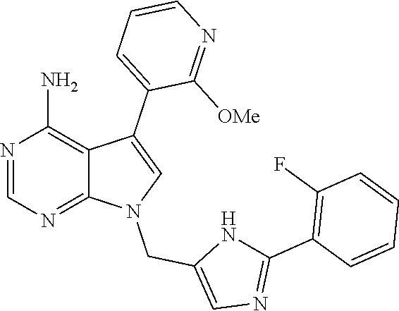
N1=CN=C2C(=C1N)C(C1=CC=CN=C1[OMe])=CN2CC1=CN=C(C2=C(F)C=CC=C2)N1
